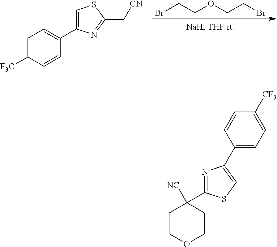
BrCCOCCBr.C1=C([F3C])C=CC(C2=CSC(C[CN])=N2)=C1.C1COCCC1(C1=NC(C2=CC=C([CF3])C=C2)=CS1)[NC]
